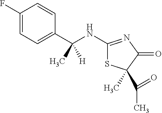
C1(NC(C2=CC=C(F)C=C2)(C)[H])=NC(=O)C(C(C)=O)(C)S1
